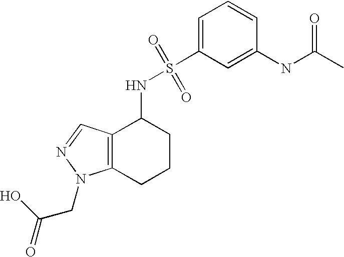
C1(NC(C)=O)=CC(S(=O)(=O)NC2C3=C(CCC2)N(CC(=O)O)N=C3)=CC=C1
